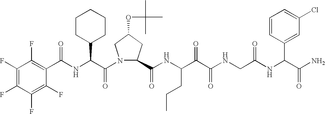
C1(F)=C(F)C(F)=C(F)C(F)=C1C(NC(C(N1C(C(NC(C(C(NCC(NC(C(N)=O)C2=CC(Cl)=CC=C2)=O)=O)=O)CCC)=O)CC(OC(C)(C)C)C1)=O)C1CCCCC1)=O
